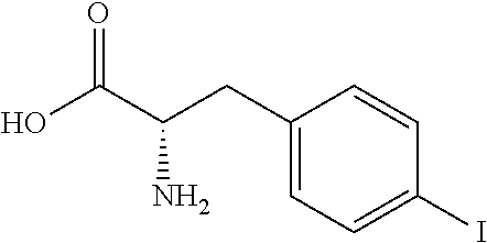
C(C1=CC=C(I)C=C1)C(C(O)=O)N
